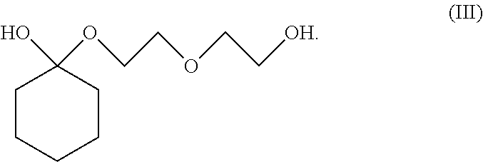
C1CCCCC1(OCCOCC[OH])O
